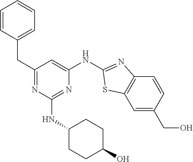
C1(CC2=CC=CC=C2)=NC(NC2CCC(O)CC2)=NC(NC2=NC3=C(C=C(CO)C=C3)S2)=C1
